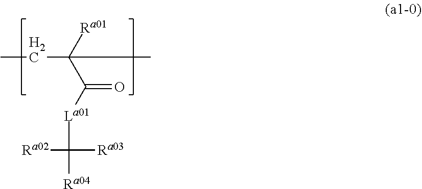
CCC([Ra01])(C([La01]C([Ra02])([Ra03])[Ra04])=O)C
